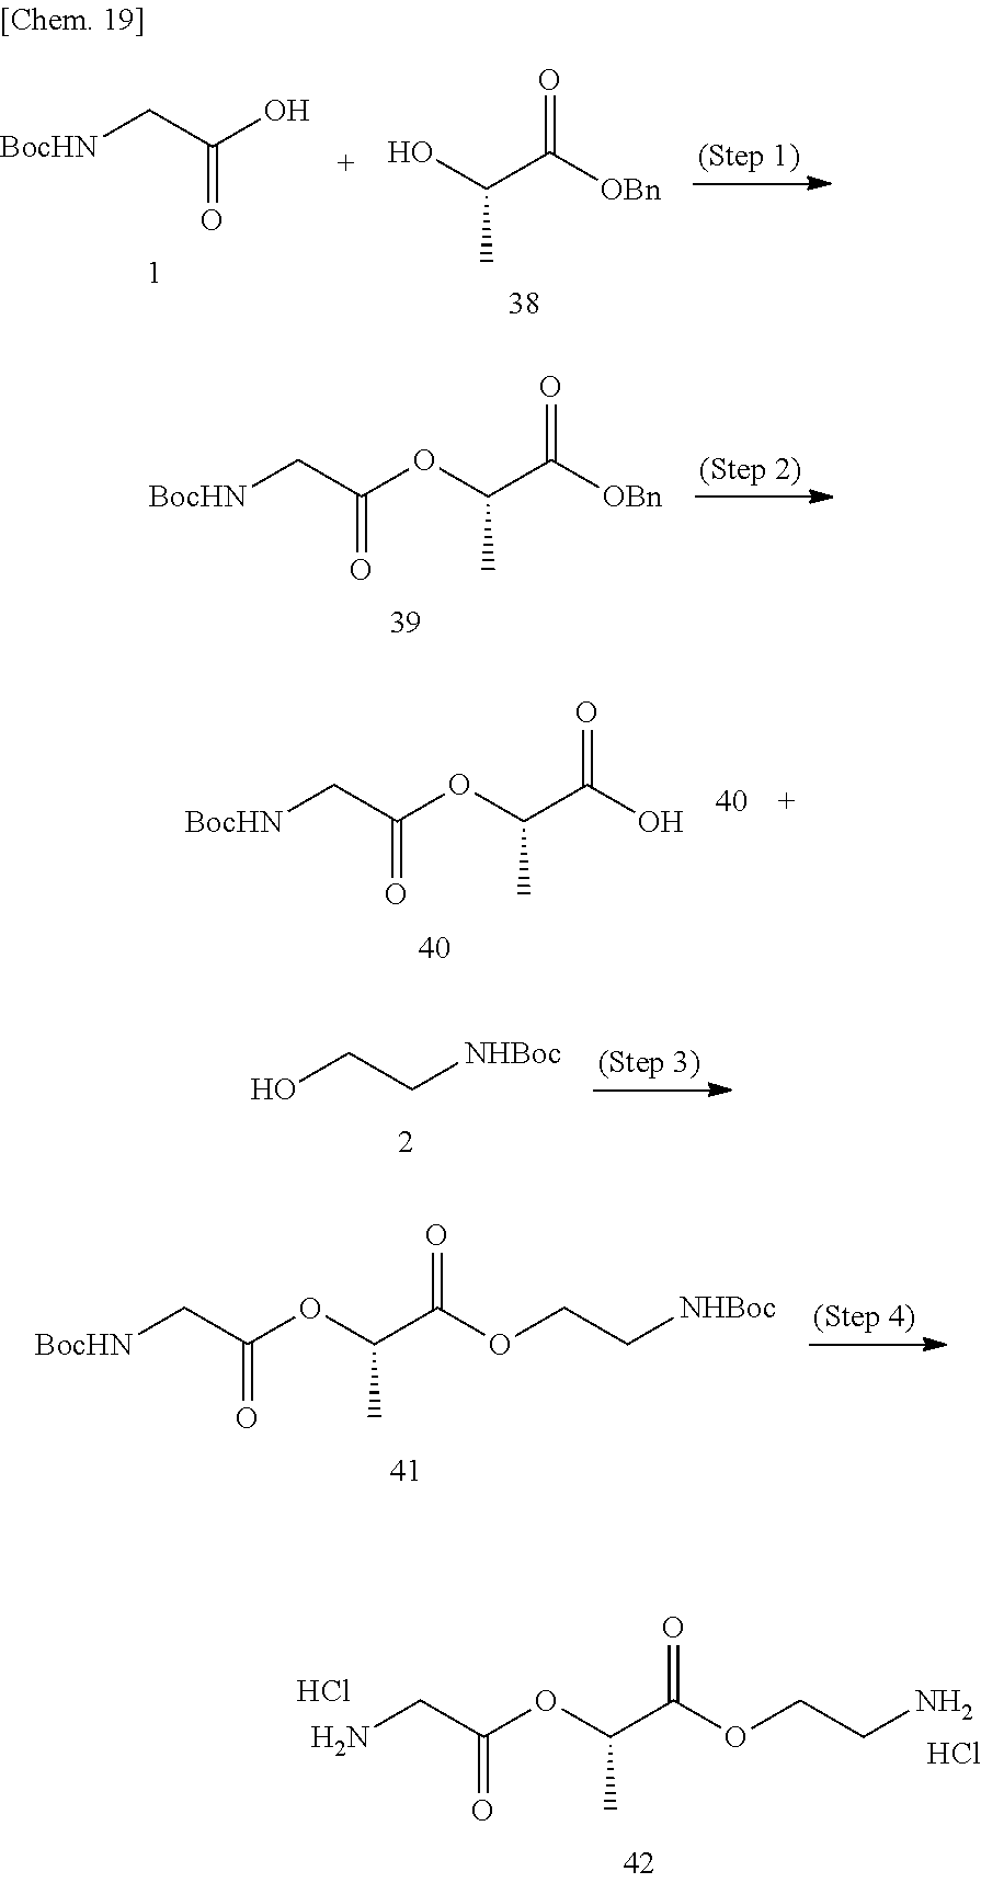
[BocHN]CC(OC(C([OBn])=O)C)=O.[BocHN]CC(OC(C(O)=O)C)=O.OCC[NHBoc].[BocHN]CC(OC(C(OCC[NHBoc])=O)C)=O.NCC(OC(C(OCCN)=O)C)=O.Cl.Cl.[BocHN]CC(O)=O.C(C([OBn])=O)(O)C
